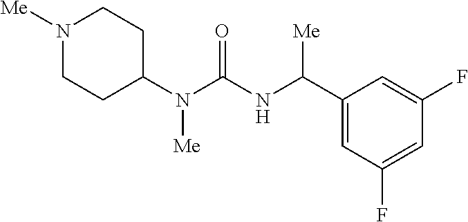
N1([Me])CCC(N(C(=O)NC(C2=CC(F)=CC(F)=C2)[Me])[Me])CC1
